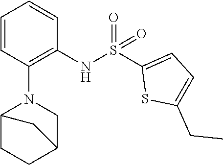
C1=CC(N2CC3CCC2C3)=C(NS(C2=CC=C(CC)S2)(=O)=O)C=C1
